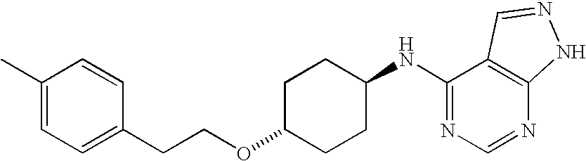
C1(C)=CC=C(CCOC2CCC(NC3=NC=NC4=C3C=NN4)CC2)C=C1
